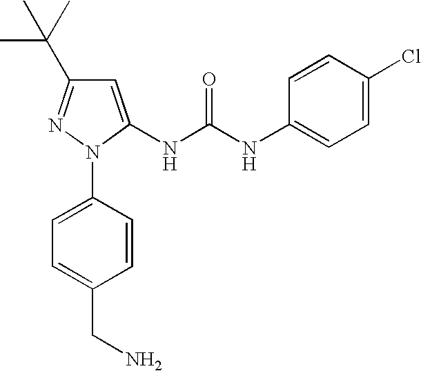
C1=C(N2C(NC(NC3=CC=C(Cl)C=C3)=O)=CC(C(C)(C)C)=N2)C=CC(CN)=C1
